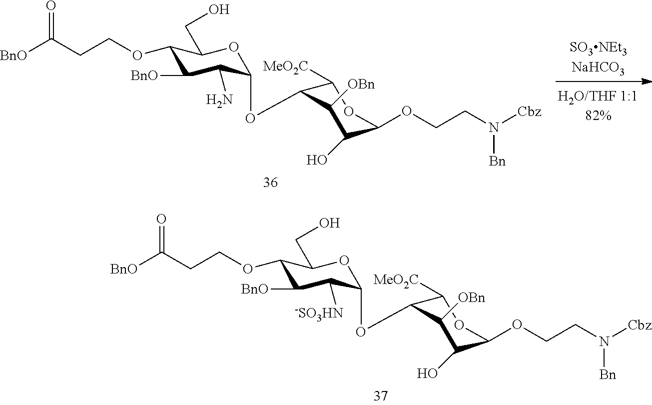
[BnO]C(CCOC1C([BnO])C([-SO3HN])C(OC2C([MeO2C])OC(OCCN([Cbz])[Bn])C(O)C2[OBn])OC1CO)=O.[BnO]C(CCOC1C([BnO])C(N)C(OC2C([MeO2C])OC(OCCN([Cbz])[Bn])C(O)C2[OBn])OC1CO)=O.[SO3NEt3NaHCO3]
